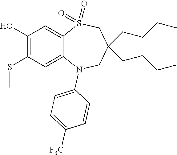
C1([F3C])=CC=C(N2C3=CC(SC)=C(O)C=C3S(=O)(=O)CC(CCCC)(CCCC)C2)C=C1
